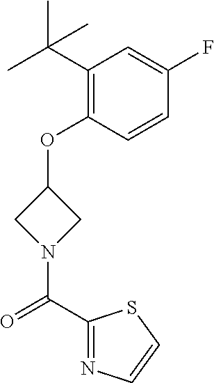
C1(C(C)(C)C)=C(OC2CN(C(C3=NC=CS3)=O)C2)C=CC(F)=C1
